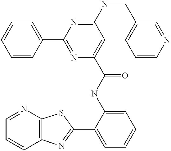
C1=NC2=C(C=C1)N=C(C1=CC=CC=C1NC(=O)C1=CC(NCC3=CC=CN=C3)=NC(C3=CC=CC=C3)=N1)S2
